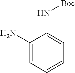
NC1=CC=CC=C1N[Boc]
